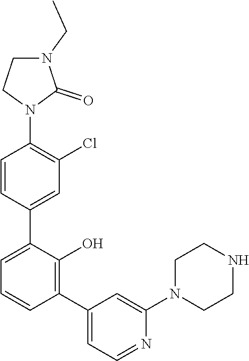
C1=C(C2=CC(Cl)=C(N3C(=O)N(CC)CC3)C=C2)C(O)=C(C2=CC=NC(N3CCNCC3)=C2)C=C1
